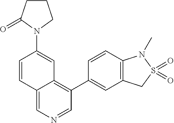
C12=CN=CC(C3=CC4=C(C=C3)N(C)S(=O)(=O)C4)=C1C=C(N1CCCC1=O)C=C2
